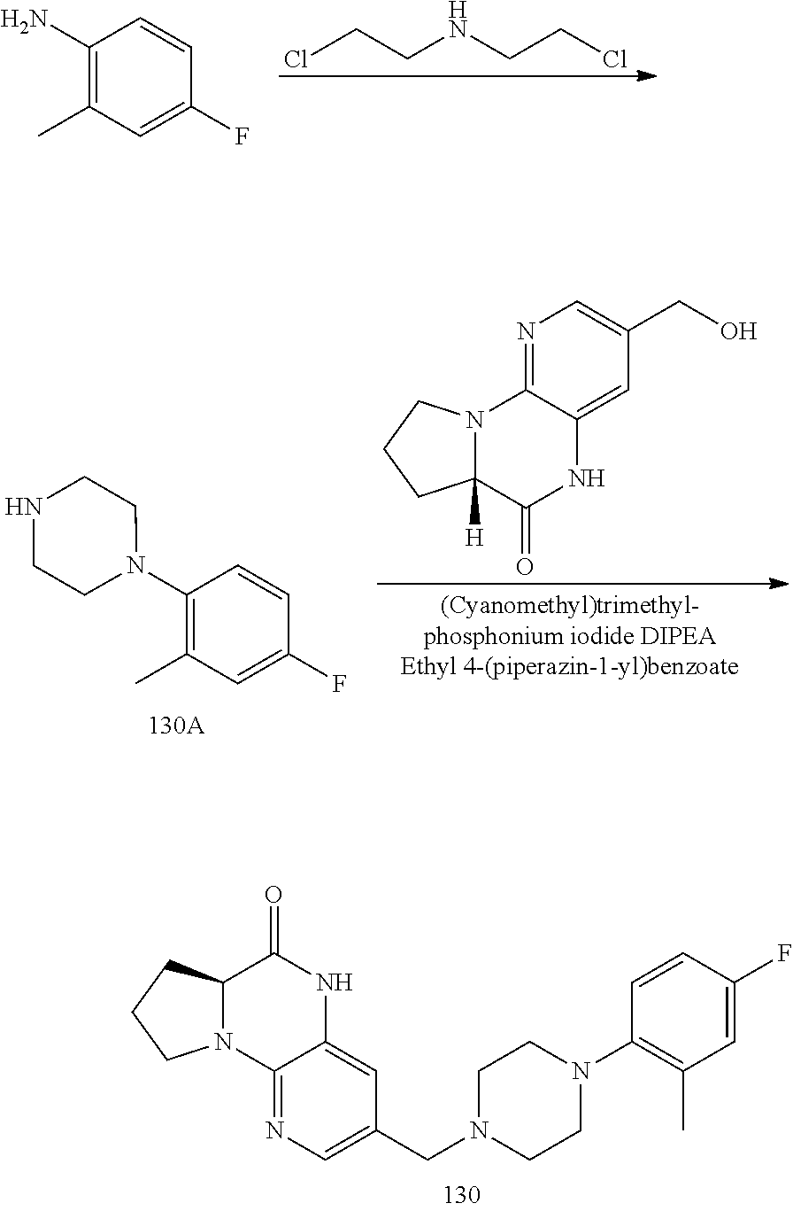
ClCCNCCCl.C1=CC(N)=C(C)C=C1F.N1=C2C(=CC(CO)=C1)NC(=O)C1([H])N2CCC1.C1=CC(N2CCNCC2)=C(C)C=C1F.C1(=O)NC2=CC(CN3CCN(C4=C(C)C=C(F)C=C4)CC3)=CN=C2N2C1CCC2
